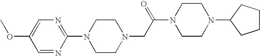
C1=NC(N2CCN(CC(N3CCN(C4CCCC4)CC3)=O)CC2)=NC=C1OC
